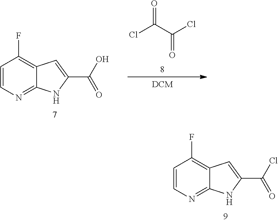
C12=NC=CC(F)=C1C=C(C(Cl)=O)N2.C(=O)(C(Cl)=O)Cl.C12=NC=CC(F)=C1C=C(C(O)=O)N2
